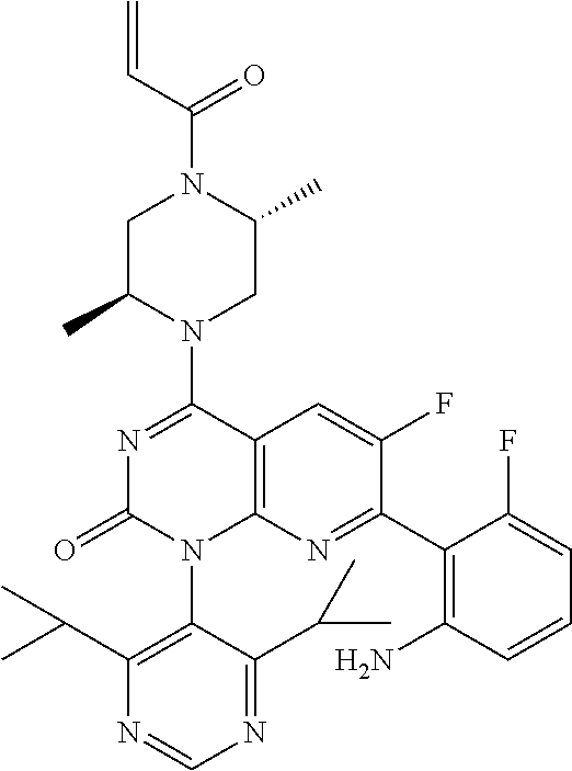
C12=C(N=C(C3=C(N)C=CC=C3F)C(F)=C1)N(C1=C(C(C)C)N=CN=C1C(C)C)C(=O)N=C2N1CC(C)N(C(=O)C=C)CC1C
